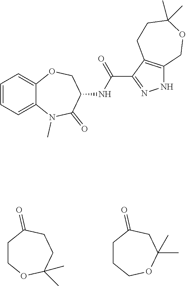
C1COC(C)(C)CCC1=O.C1CCOC(C)(C)CC1=O.C12=CC=CC=C1OCC(NC(=O)C1=NNC3=C1CCC(C)(C)OC3)C(=O)N2C
